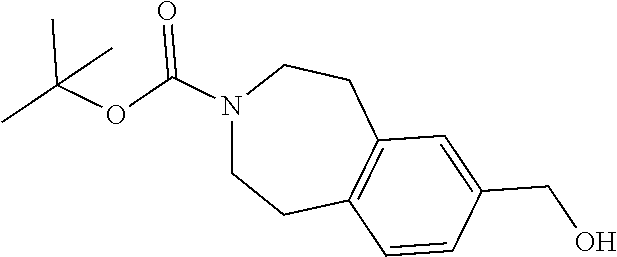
C12=C(C=CC(CO)=C1)CCN(C(=O)OC(C)(C)C)CC2
